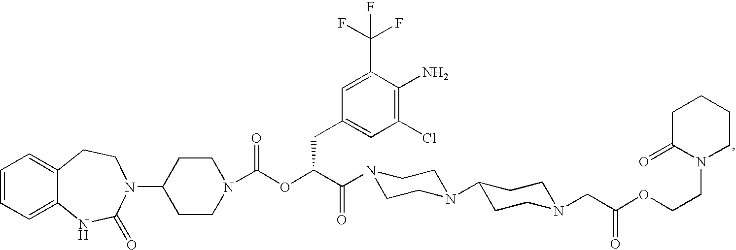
C1=CC=C2C(=C1)CCN(C1CCN(C(OC(C(=O)N3CCN(C4CCN(CC(OCCN5CCCCC5=O)=O)CC4)CC3)CC3=CC(Cl)=C(N)C(C(F)(F)F)=C3)=O)CC1)C(=O)N2
